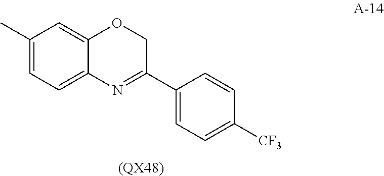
C1(C)=CC=C2C(=C1)OCC(C1=CC=C([CF3])C=C1)=N2.[(QX48)]
